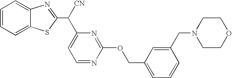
C1=CC=C2C(=C1)N=C(C([CN])C1=CC=NC(OCC3=CC=CC(CN4CCOCC4)=C3)=N1)S2
